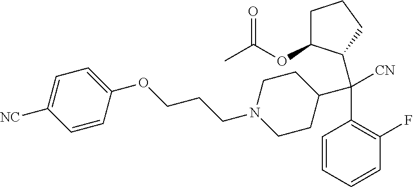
C1=CC=CC(F)=C1C(C1CCN(CCCOC2=CC=C([NC])C=C2)CC1)([CN])C1C(OC(C)=O)CCC1
